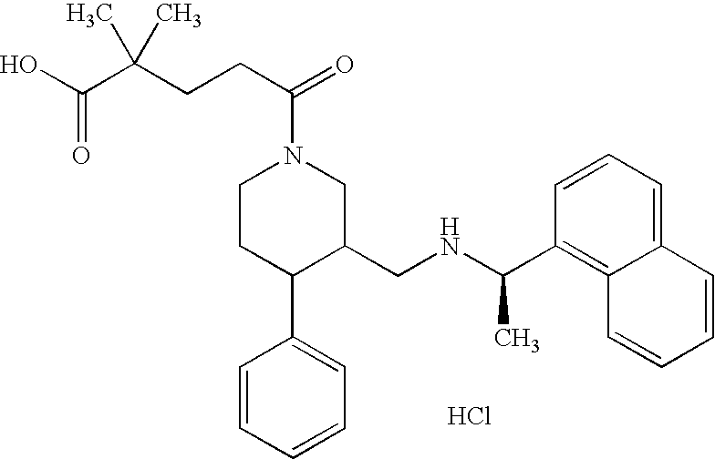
C1(C(NCC2CN(C(CCC(C(O)=O)(C)C)=O)CCC2C2=CC=CC=C2)C)=C2C(=CC=C1)C=CC=C2.Cl
